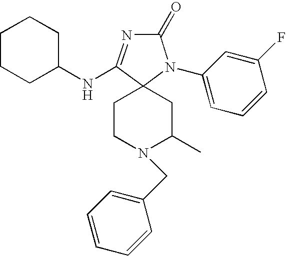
C1CN(CC2=CC=CC=C2)C(C)CC12C(NC1CCCCC1)=NC(=O)N2C1=CC=CC(F)=C1
